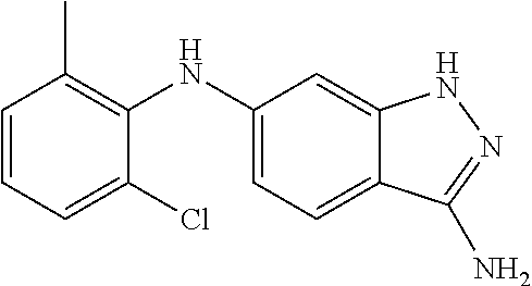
C1=CC=C(Cl)C(NC2=CC=C3C(=C2)NN=C3N)=C1C
